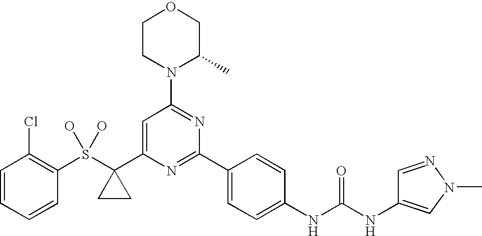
C1CN(C2=NC(C3=CC=C(NC(NC4=CN(C)N=C4)=O)C=C3)=NC(C3(S(O)(O)C4=C(Cl)C=CC=C4)CC3)=C2)C(C)CO1
